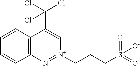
C12=C(C=CC=C1)C(C(Cl)(Cl)Cl)=C[N+](CCCS(=O)(=O)[O-])=N2
